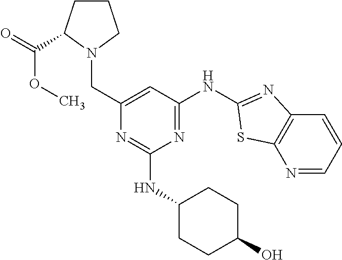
N1=CC=CC2=C1SC(NC1=NC(NC3CCC(O)CC3)=NC(CN3C(C(=O)OC)CCC3)=C1)=N2
